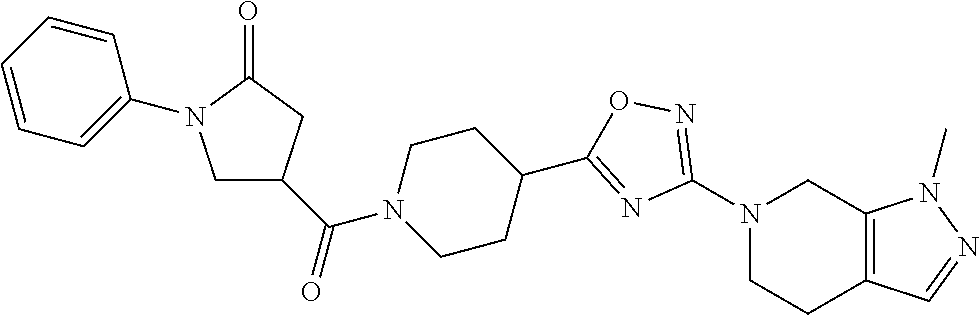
N1(C2=NOC(C3CCN(C(C4CN(C5=CC=CC=C5)C(=O)C4)=O)CC3)=N2)CCC2=C(C1)N(C)N=C2
